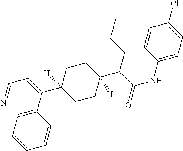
C12=C(C(C3([H])CCC(C(C(NC4=CC=C(Cl)C=C4)=O)CCC)([H])CC3)=CC=N1)C=CC=C2
